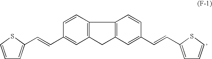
C(=CC1=CC2=C(C=C1)C1=C(C=C(C=CC3=CC=CS3)C=C1)C2)C1=CC=CS1
